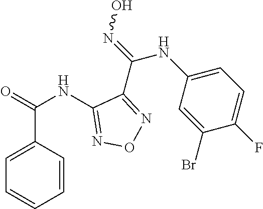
C1(NC(=O)C2=CC=CC=C2)=NON=C1C(=NO)NC1=CC=C(F)C(Br)=C1
